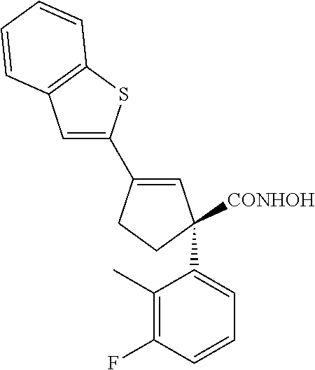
C1(C2([CONHOH])C=C(C3=CC4=C(S3)C=CC=C4)CC2)=CC=CC(F)=C1C
